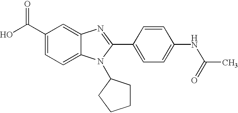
C1(C(O)=O)=CC=C2C(=C1)N=C(C1=CC=C(NC(=O)C)C=C1)N2C1CCCC1
